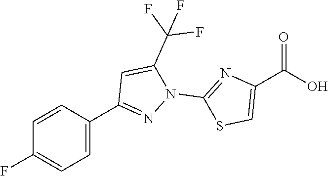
C1=CC(C2=NN(C3=NC(C(O)=O)=CS3)C(C(F)(F)F)=C2)=CC=C1F
